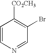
C1=CN=CC(Br)=C1[CO2CH3]
